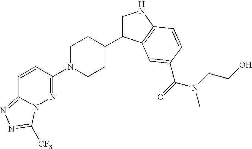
C1(N2CCC(C3=CNC4=C3C=C(C(=O)N(CCO)C)C=C4)CC2)=NN2C(=NN=C2[CF3])C=C1
